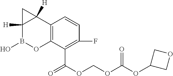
C12=C(C(C(OCOC(OC3COC3)=O)=O)=C(F)C=C1)OB(O)C1([H])C2([H])C1
